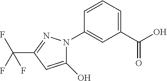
C1(C(O)=O)=CC=CC(N2C(O)=CC(C(F)(F)F)=N2)=C1
